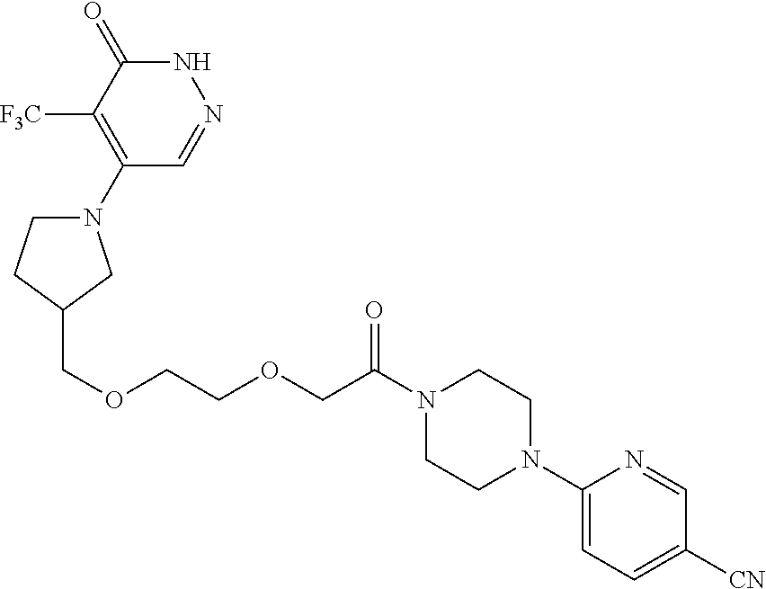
C(OCC(N1CCN(C2=CC=C([CN])C=N2)CC1)=O)COCC1CN(C2=C([F3C])C(=O)NN=C2)CC1
